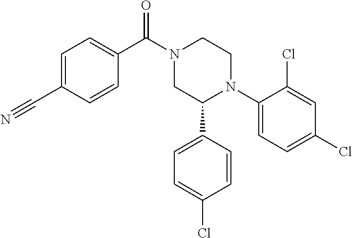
C1(C(N2CC(C3=CC=C(Cl)C=C3)N(C3=CC=C(Cl)C=C3Cl)CC2)=O)=CC=C(C#N)C=C1
